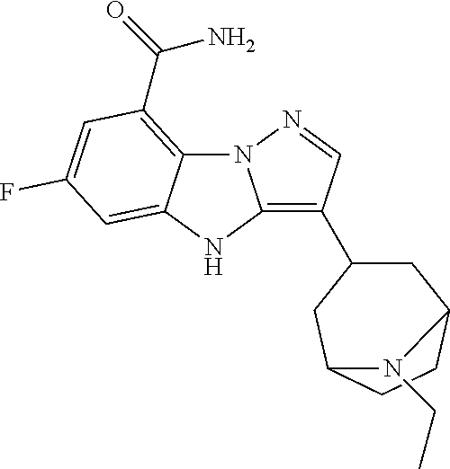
C12=C(C3CC4CCC(C3)N4CC)C=NN1C1=C(C(N)=O)C=C(F)C=C1N2
